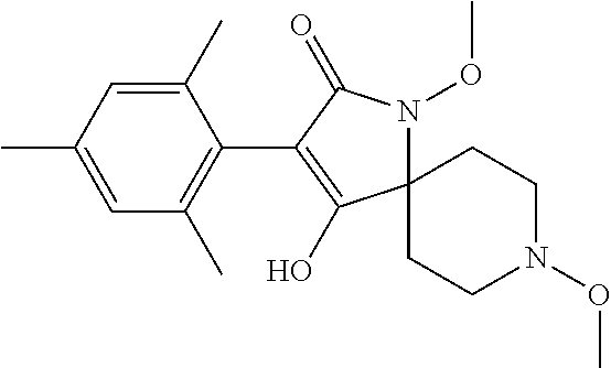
C12(N(OC)C(=O)C(C3=C(C)C=C(C)C=C3C)=C1O)CCN(OC)CC2
